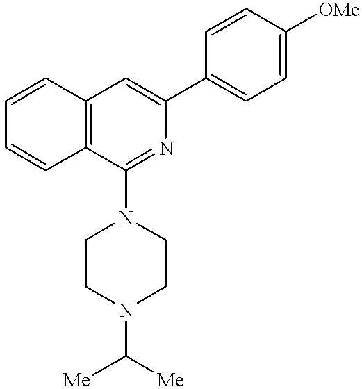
C1=CC=CC2=C1C=C(C1=CC=C([OMe])C=C1)N=C2N1CCN(C([Me])[Me])CC1
